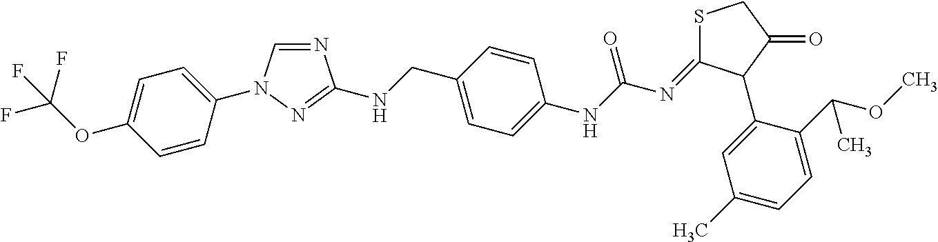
C1=CC(N2C=NC(NCC3=CC=C(NC(N=C4SCC(=O)C4C4=CC(C)=CC=C4C(OC)C)=O)C=C3)=N2)=CC=C1OC(F)(F)F
